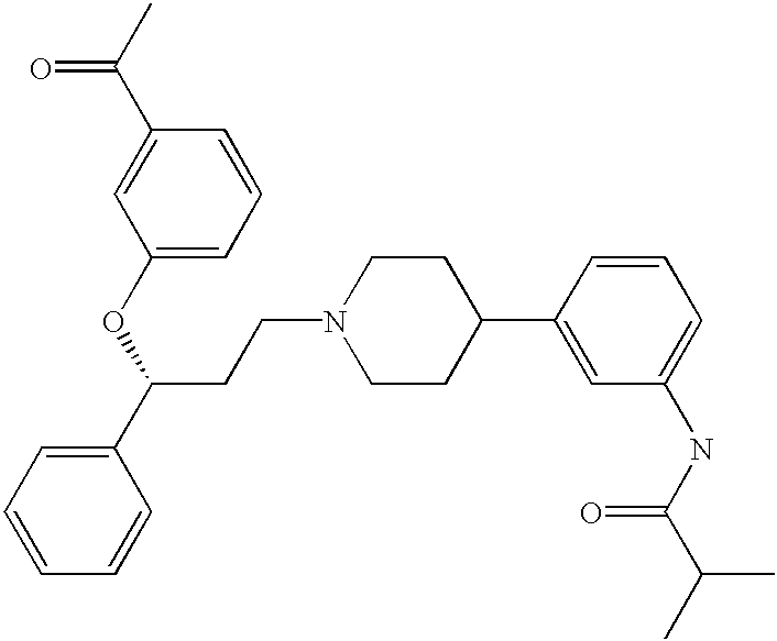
C1(OC(C2=CC=CC=C2)CCN2CCC(C3=CC(NC(C(C)C)=O)=CC=C3)CC2)=CC=CC(C(C)=O)=C1
